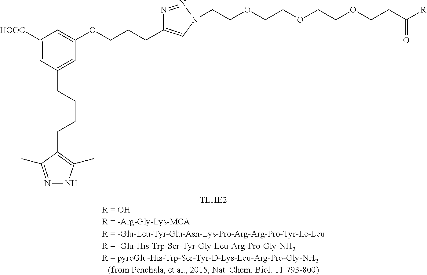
C1([HOOC])=CC(CCCCC2=C(C)NN=C2C)=CC(OCCCC2=CN(CCOCCOCCOCCC([R])=O)N=N2)=C1
